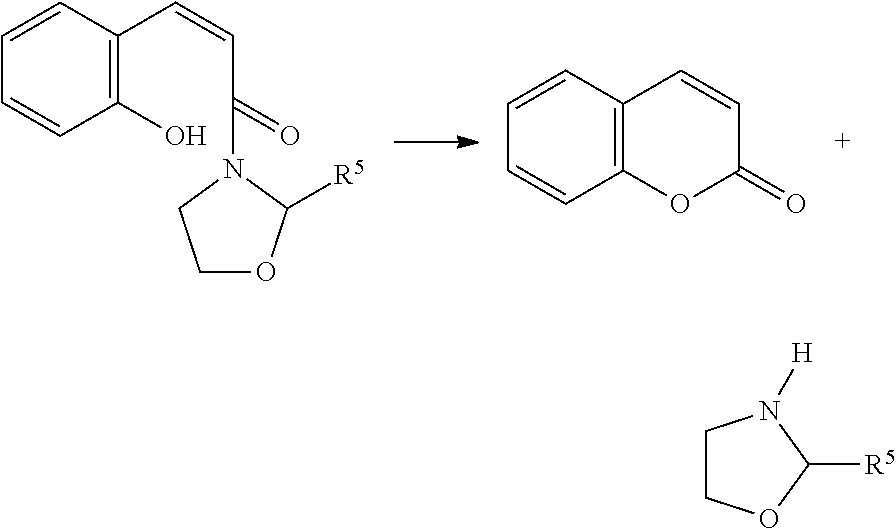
C1=CC(C=CC(=O)N2CCOC2[R5])=C(O)C=C1.C1=CC2=C(C=C1)OC(=O)C=C2.C1COC([R5])N1[H]
